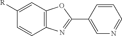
C12=C(C=C([R])C=C1)OC(C1=CN=CC=C1)=N2
